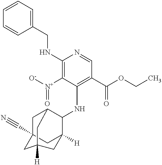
C1C2(C#N)CC3([H])C(NC4=C(C(=O)OCC)C=NC(NCC5=CC=CC=C5)=C4[N+]([O-])=O)C1CC([H])(C2)C3
